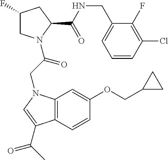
C1(CNC(=O)C2N(C(CN3C4=C(C=CC(OCC5CC5)=C4)C(C(C)=O)=C3)=O)CC(F)C2)=CC=CC(Cl)=C1F
